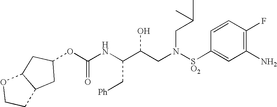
C(NC(C(CN([SO2]C1=CC(N)=C(F)C=C1)CC(C)C)O)C[Ph])(=O)OC1CC2C(C1)OCC2
